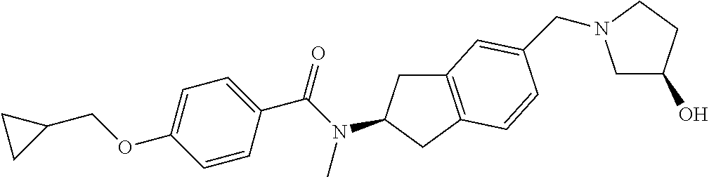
C1=CC(C(N(C)C2CC3=C(C2)C=CC(CN2CC(O)CC2)=C3)=O)=CC=C1OCC1CC1
